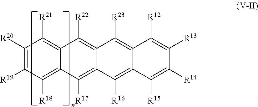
C1([R20])=C([R19])C([R18])=C2C(=C1[R21])C([R22])=C1C(=C2[R17])C([R16])=C2C(=C1[R23])C([R12])=C([R13])C([R14])=C2[R15]
